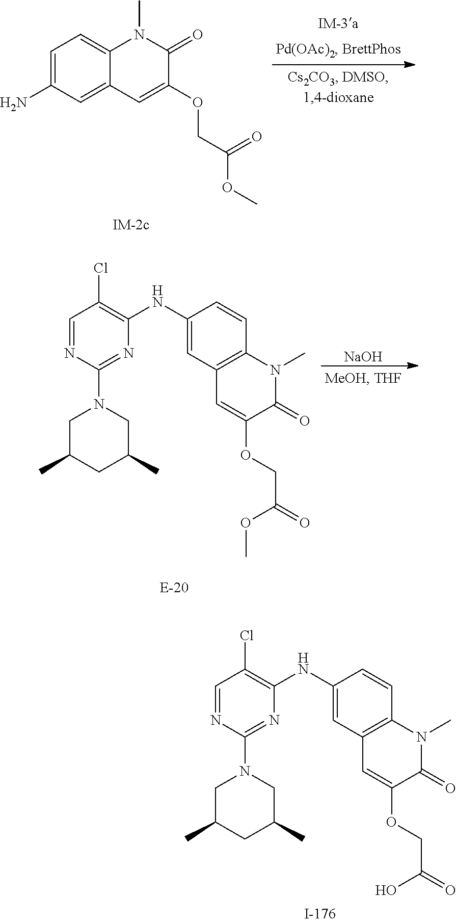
C1=NC(N2CC(C)CC(C)C2)=NC(NC2=CC3=C(C=C2)N(C)C(=O)C(OCC(=O)O)=C3)=C1Cl.C1=C(N)C=C2C(=C1)N(C)C(=O)C(OCC(OC)=O)=C2.C1=NC(N2CC(C)CC(C)C2)=NC(NC2=CC3=C(C=C2)N(C)C(=O)C(OCC(=O)OC)=C3)=C1Cl.[NaOH]
